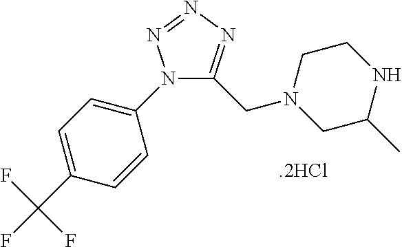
N1(C2=CC=C(C(F)(F)F)C=C2)C(CN2CC(C)NCC2)=NN=N1.[.2HCl]
